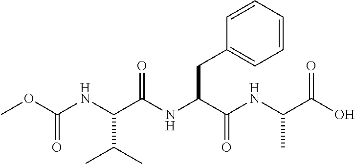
COC(NC(C(NC(C(NC(C(O)=O)C)=O)CC1=CC=CC=C1)=O)C(C)C)=O
